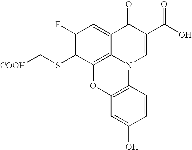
C1(F)=C(SC[COOH])C2=C3C(=C1)C(=O)C(C(O)=O)=CN3C1=C(O2)C=C(O)C=C1
